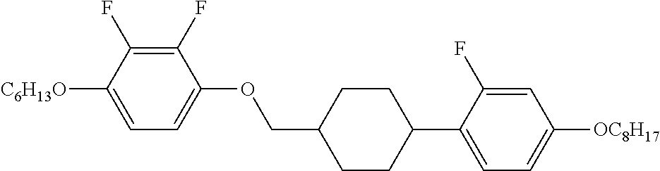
C1(F)=C(F)C([C6H13O])=CC=C1OCC1CCC(C2=CC=C([OC8H17])C=C2F)CC1
